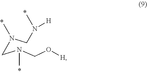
N(CN(C)[H])(CN(CO[H])C)C
